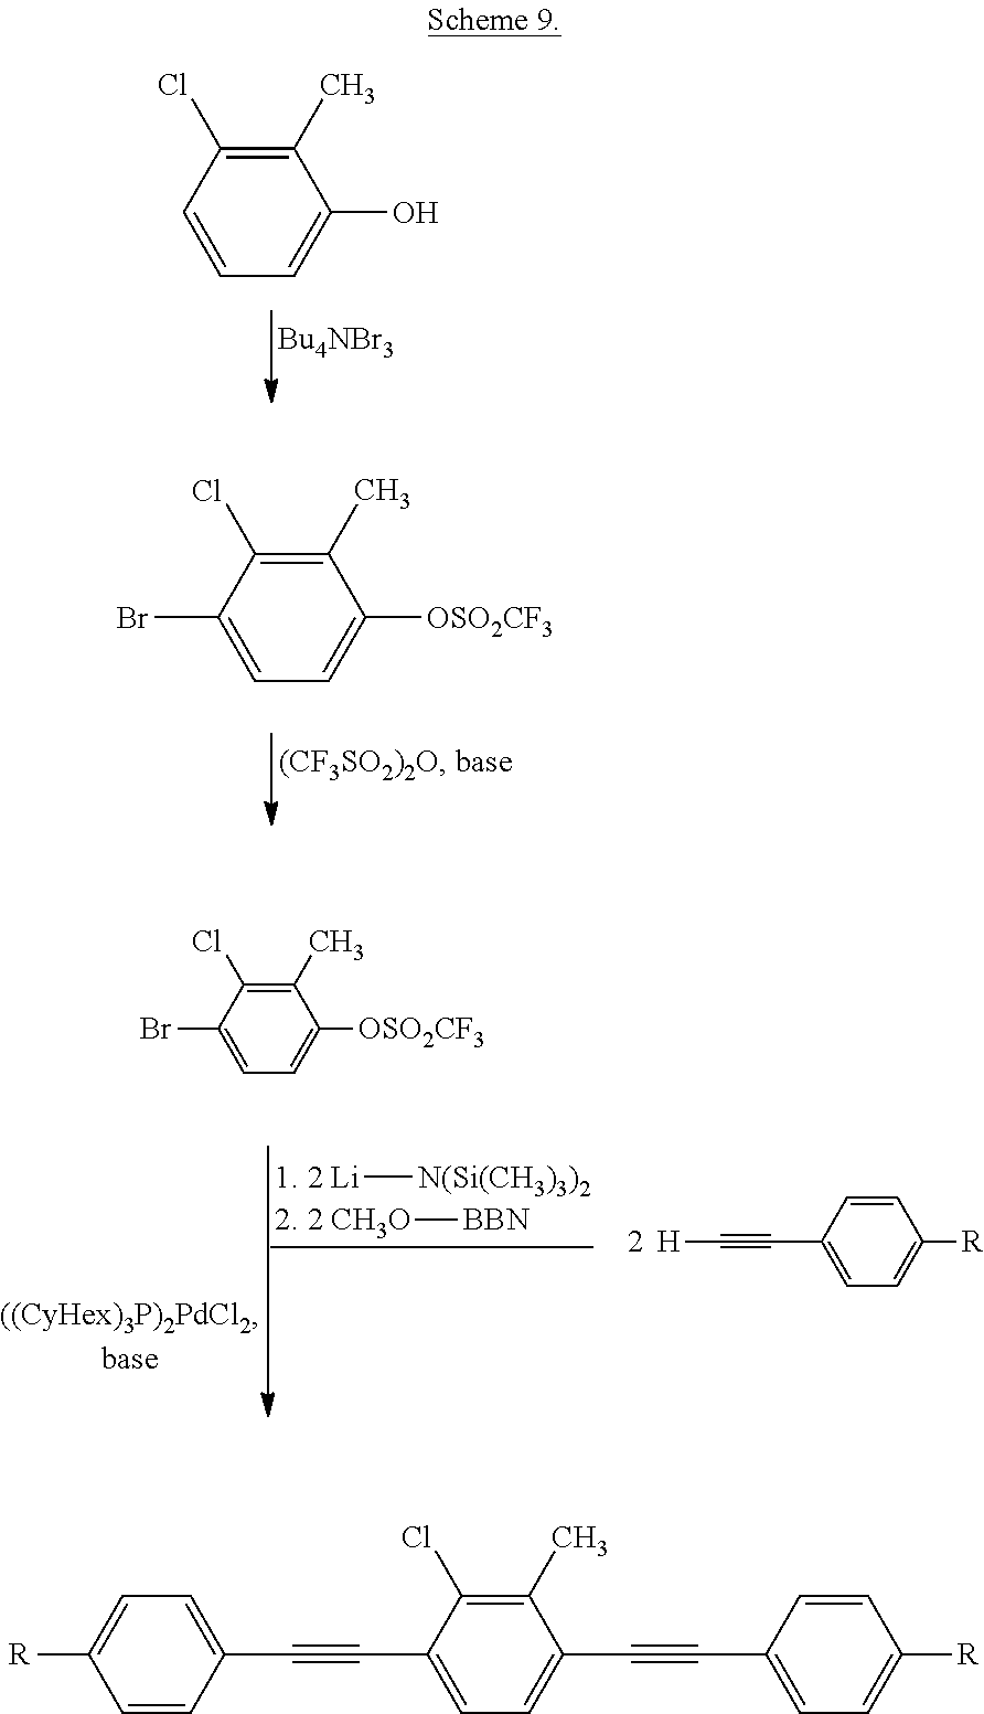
C1=CC=C(O)C(C)=C1Cl.BrC1=CC=C([OSO2CF3])C(C)=C1Cl.BrC1=CC=C([OSO2CF3])C(C)=C1Cl.C(#CC1=CC=C([R])C=C1)[H].[1. 2 Li][N(Si(CH3)3)2].[2. 2 CH3O][BBN].[R]C1=CC=C(C#CC2=CC=C(C#CC3=CC=C([R])C=C3)C(C)=C2Cl)C=C1
